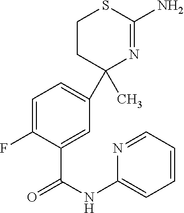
C1=C(F)C(C(NC2=CC=CC=N2)=O)=CC(C2(C)N=C(N)SCC2)=C1
